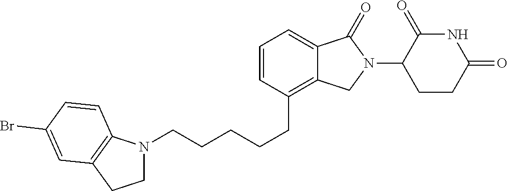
N1(CCCCCC2=C3C(=CC=C2)C(=O)N(C2C(=O)NC(=O)CC2)C3)CCC2=C1C=CC(Br)=C2
